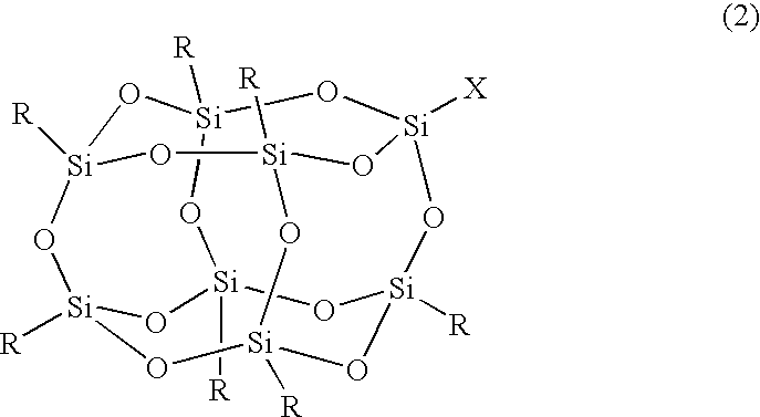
[R][Si]12O[Si]3([R])O[Si]4([X])O[Si]5([R])O[Si]([R])(O[Si]([R])(O1)O[Si]([R])(O5)O3)O[Si]([R])(O2)O4
